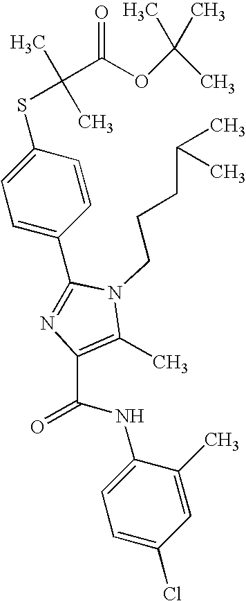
C1(C2=NC(C(NC3=CC=C(Cl)C=C3C)=O)=C(C)N2CCCC(C)C)=CC=C(SC(C)(C)C(OC(C)(C)C)=O)C=C1
